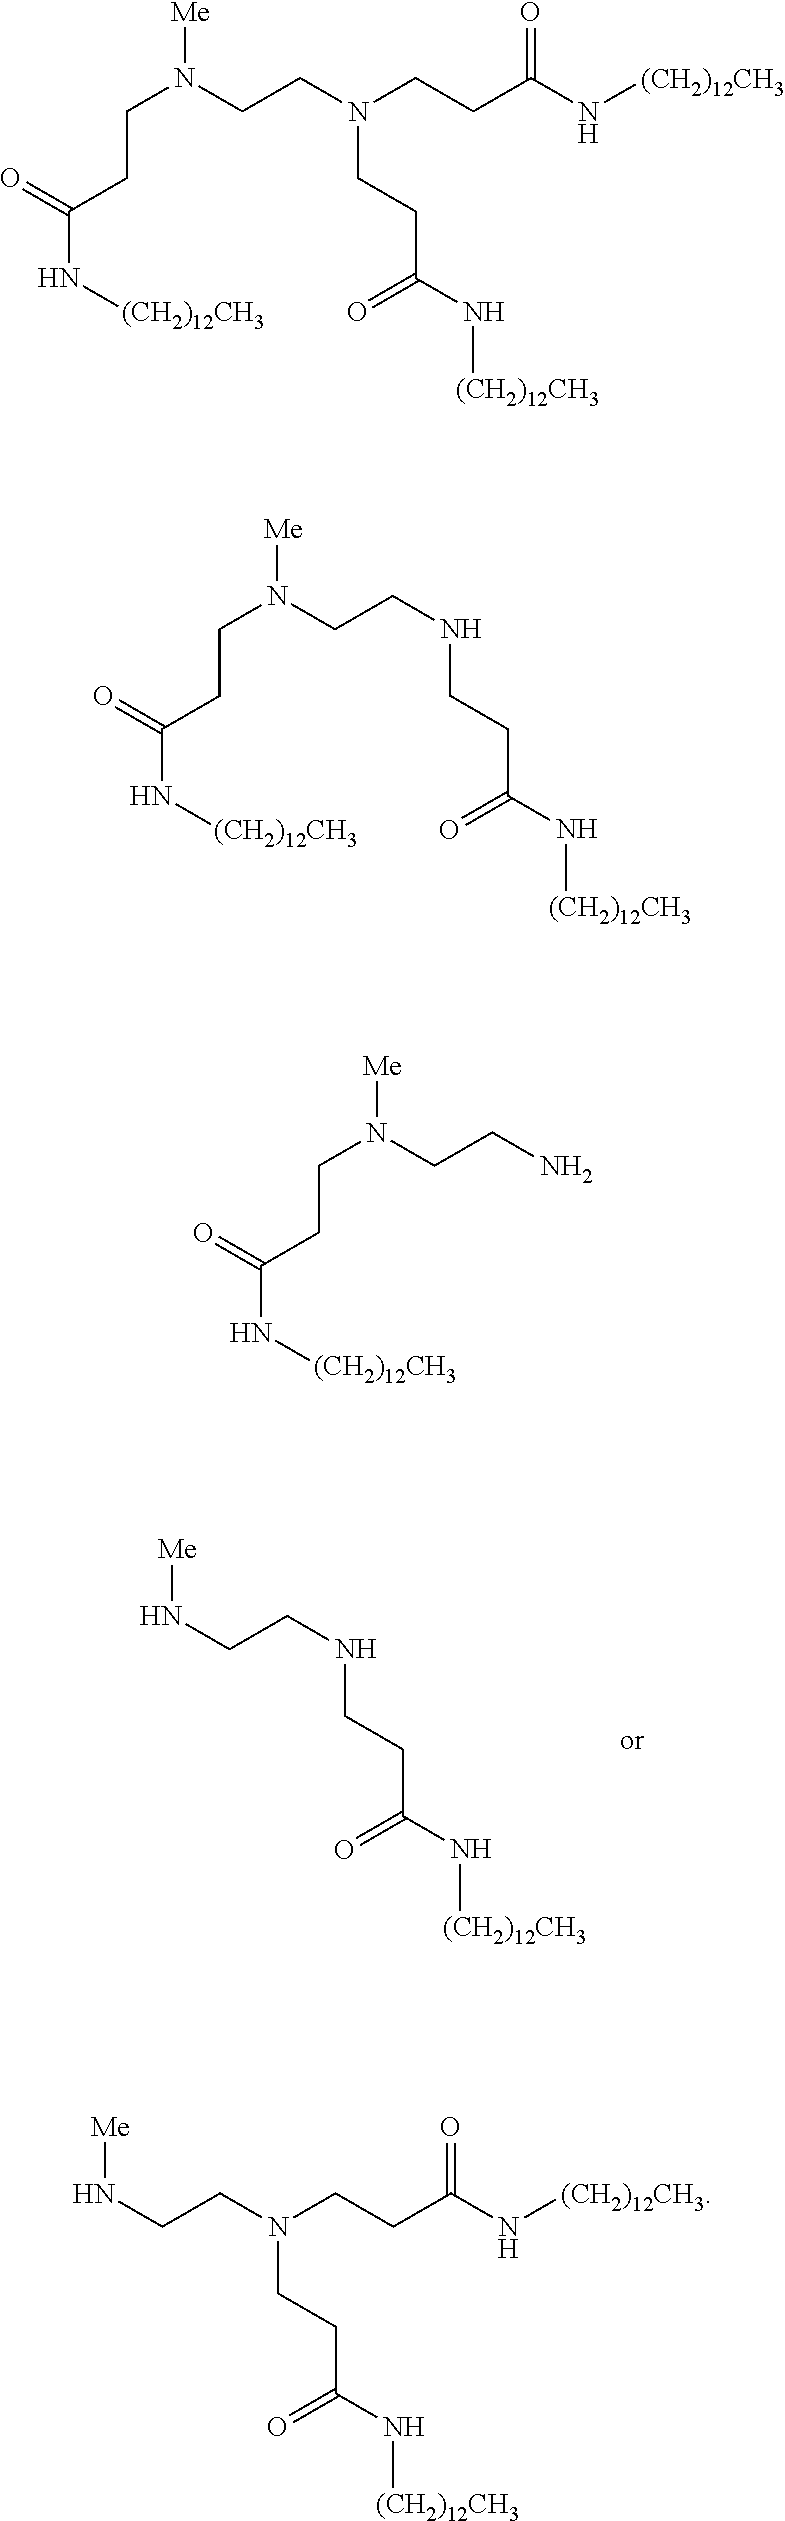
C(CN[Me])NCCC(N[(CH2)12CH3])=O.C(CN(CCC(N[(CH2)12CH3])=O)[Me])N.C(CN(CCN(CCC(N[(CH2)12CH3])=O)[Me])CCC(N[(CH2)12CH3])=O)C(N[(CH2)12CH3])=O.C(CN(CCN[Me])CCC(N[(CH2)12CH3])=O)C(N[(CH2)12CH3])=O.C(CN(CCC(N[(CH2)12CH3])=O)[Me])NCCC(N[(CH2)12CH3])=O
